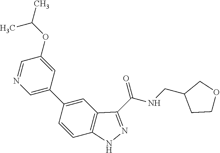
C1=C(C2=CC3=C(C=C2)NN=C3C(=O)NCC2CCOC2)C=C(OC(C)C)C=N1
